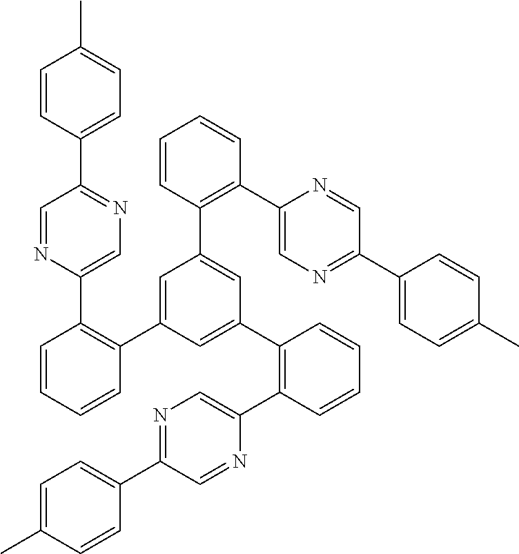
C1(C2=C(C3=CC(C4=C(C5=CN=C(C6=CC=C(C)C=C6)C=N5)C=CC=C4)=CC(C4=C(C5=CN=C(C6=CC=C(C)C=C6)C=N5)C=CC=C4)=C3)C=CC=C2)=CN=C(C2=CC=C(C)C=C2)C=N1
